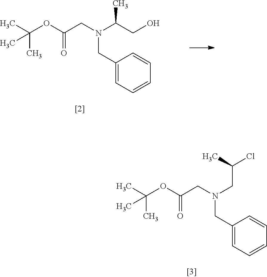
C1(CN(C(CO)C)CC(OC(C)(C)C)=O)=CC=CC=C1.C1(CN(CC(Cl)C)CC(OC(C)(C)C)=O)=CC=CC=C1
